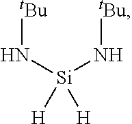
[tBu]N[Si](N[tBu])([H])[H]
